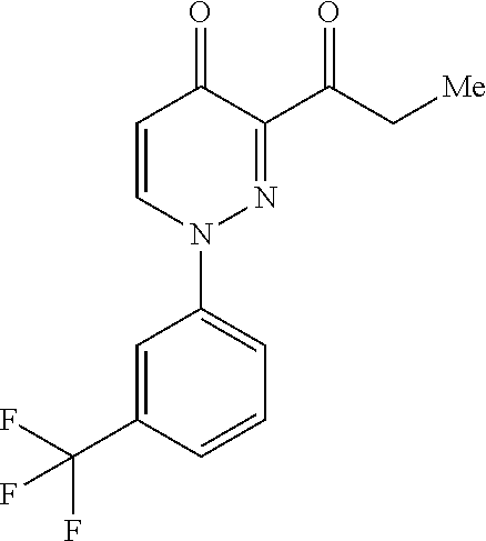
C1=CN(C2=CC=CC(C(F)(F)F)=C2)N=C(C(=O)C[Me])C1=O
